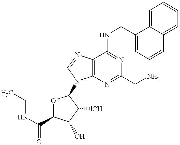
C(NC1=NC(CN)=NC2=C1N=CN2C1OC(C(NCC)=O)C(O)C1O)C1=CC=CC2=CC=CC=C12
